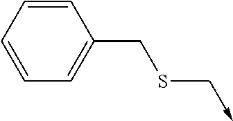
C1=CC=CC=C1CSC->C
